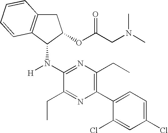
C1(N(C2C3=C(CC2OC(CN(C)C)=O)C=CC=C3)[H])=NC(CC)=C(C2=CC=C(Cl)C=C2Cl)N=C1CC
